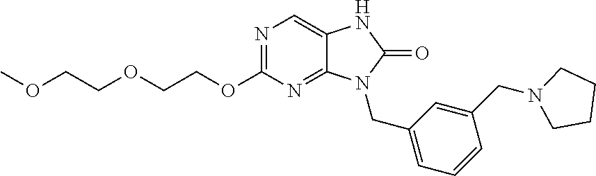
N1=C(OCCOCCOC)N=C2C(=C1)NC(=O)N2CC1=CC=CC(CN2CCCC2)=C1
